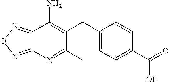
C12=NON=C1N=C(C)C(CC1=CC=C(C(O)=O)C=C1)=C2N
